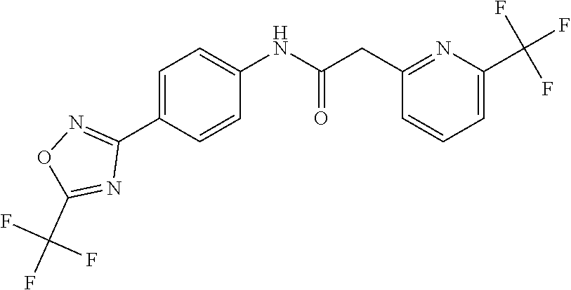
C(=O)(NC1=CC=C(C2=NOC(C(F)(F)F)=N2)C=C1)CC1=NC(C(F)(F)F)=CC=C1
